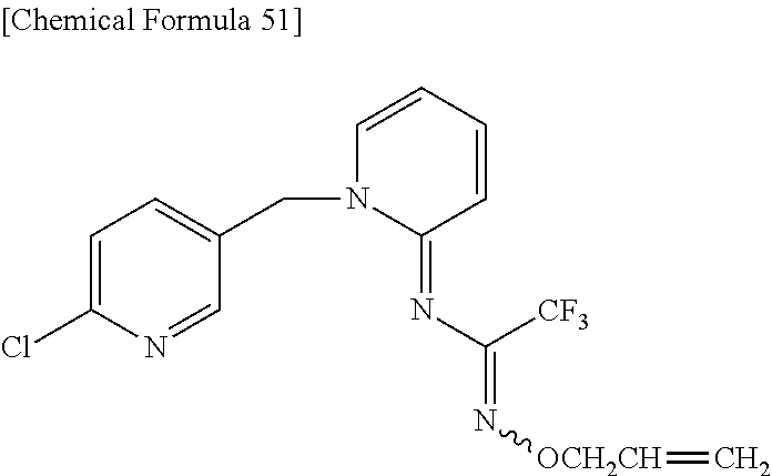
C1=C(Cl)N=CC(CN2C(=NC(=N[OCH2CH]=C)[CF3])C=CC=C2)=C1
